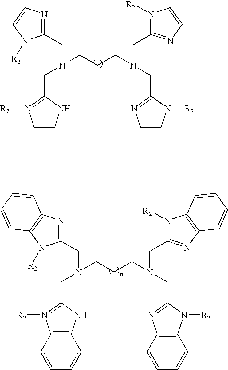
C1(CN(CC2=N([R2])C=CN2)CCCN(CC2=NC=CN2[R2])CC2=NC=CN2[R2])=NC=CN1[R2].C1(CN(CC2=N([R2])C3=C(N2)C=CC=C3)CCCN(CC2=NC3=C(N2[R2])C=CC=C3)CC2=NC3=C(N2[R2])C=CC=C3)=NC2=C(N1[R2])C=CC=C2
